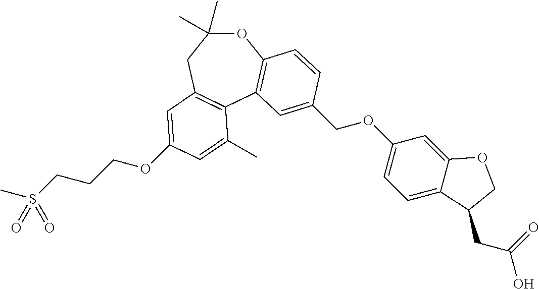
O1C(C)(C)CC2=C(C3=C1C=CC(COC1=CC=C4C(=C1)OCC4CC(=O)O)=C3)C(C)=CC(OCCCS(C)(=O)=O)=C2
